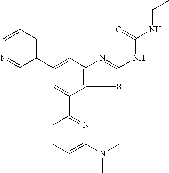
C1(C2=CC=CN=C2)=CC2=C(C(C3=NC(N(C)C)=CC=C3)=C1)SC(NC(NCC)=O)=N2
